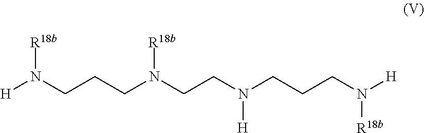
[H]N(CCCN(CCN(CCCN([H])[R18b])[H])[R18b])[R18b]
